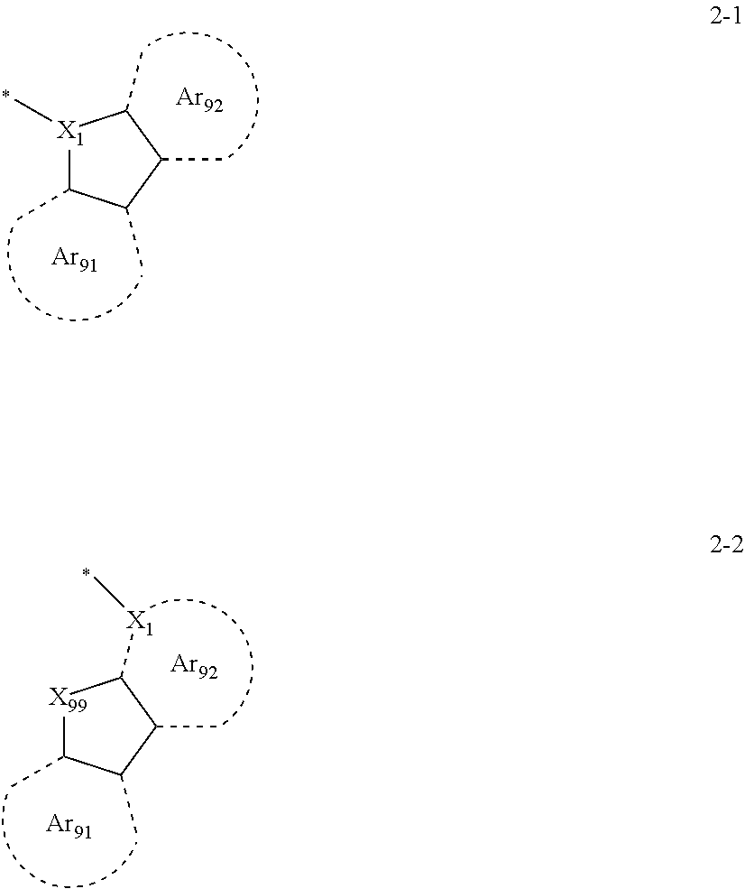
[X1]1(C)C(C)C(C)C(C)C1C.[Ar92].[Ar91].[X99]1C(C)C(C)C(C)C1[X1]C.[Ar92].[Ar91]
